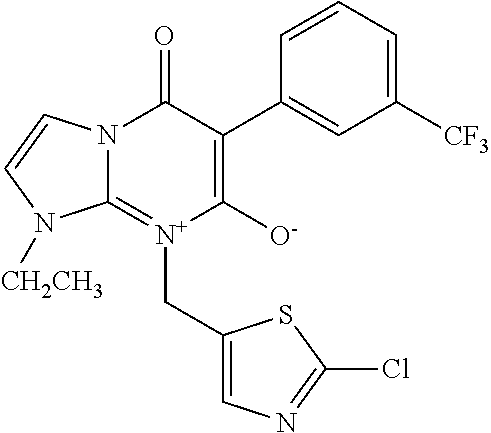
N12C(=[N+](CC3=CN=C(Cl)S3)C([O-])=C(C3=CC([CF3])=CC=C3)C1=O)N([CH2CH3])C=C2
